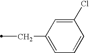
C(C)C1=CC=CC(Cl)=C1
